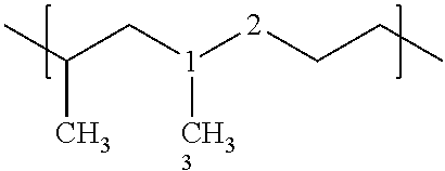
CC(C[1]([2]CCC)[CH33])C
